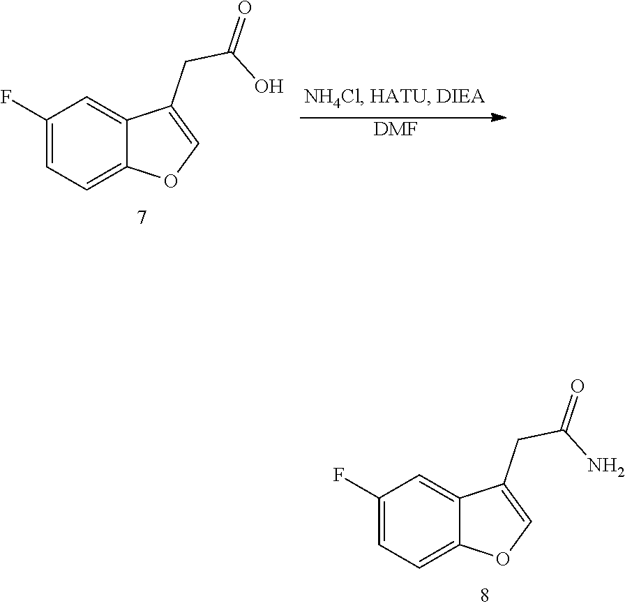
C1(F)=CC=C2C(=C1)C(CC(N)=O)=CO2.C1(F)=CC=C2C(=C1)C(CC(O)=O)=CO2.[DMF]
